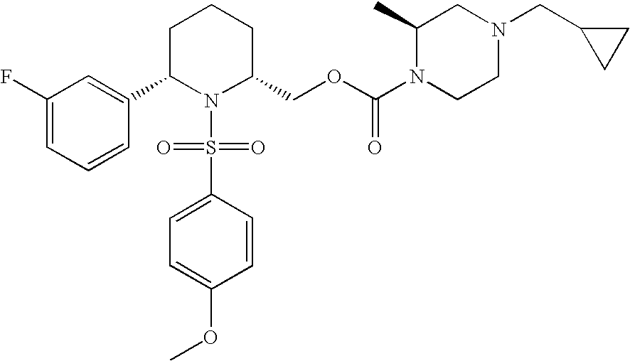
C1(F)=CC=CC(C2N(S(=O)(=O)C3=CC=C(OC)C=C3)C(COC(N3CCN(CC4CC4)CC3C)=O)CCC2)=C1
